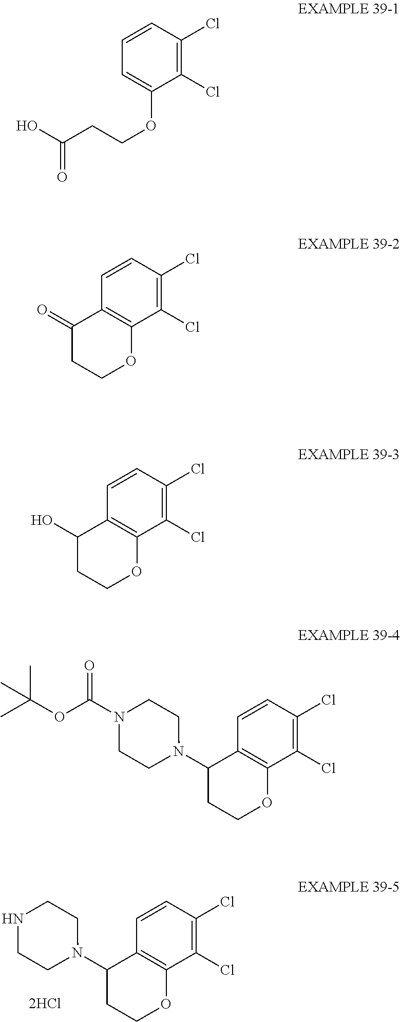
C1(Cl)=C(Cl)C=CC2=C1OCCC2N1CCNCC1.C1(Cl)=C(Cl)C=CC=C1OCCC(=O)O.C1(Cl)=C(Cl)C=CC2=C1OCCC2=O.C1(Cl)=C(Cl)C=CC2=C1OCCC2O.C1(Cl)=C(Cl)C=CC2=C1OCCC2N1CCN(C(OC(C)(C)C)=O)CC1
